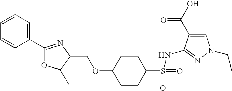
C1(OCC2C(C)OC(C3=CC=CC=C3)=N2)CCC(S(=O)(=O)NC2=NN(CC)C=C2C(O)=O)CC1
